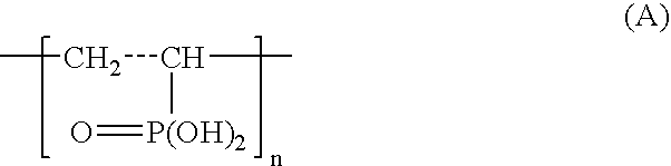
CCC(C)[P(OH)2]=O
